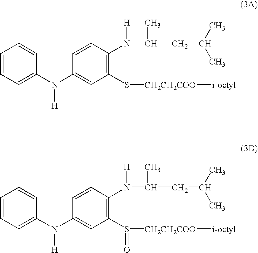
C1=CC=C(N(C2=CC(S[CH2CH2COO][i-octyl])=C(N(C(C)CC(C)C)[H])C=C2)[H])C=C1.C1=CC=C(N(C2=CC(S([CH2CH2COO][i-octyl])=O)=C(N(C(C)CC(C)C)[H])C=C2)[H])C=C1
